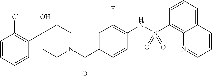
C1(C2(O)CCN(C(C3=CC(F)=C(NS(C4=C5C(=CC=C4)C=CC=N5)(=O)=O)C=C3)=O)CC2)=C(Cl)C=CC=C1
